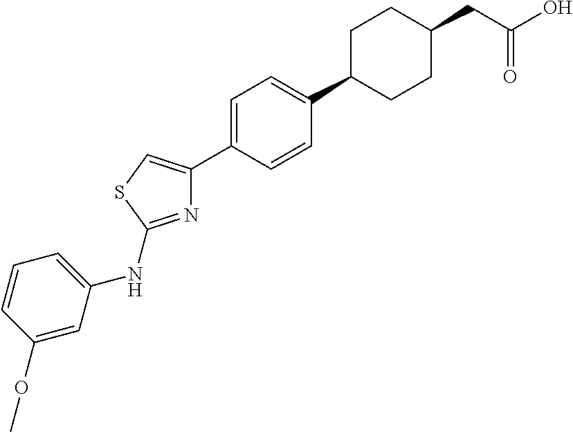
C1(C2=CSC(NC3=CC=CC(OC)=C3)=N2)=CC=C(C2CCC(CC(=O)O)CC2)C=C1
